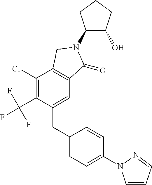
C1(N2C(=O)C3=C(C(Cl)=C(C(F)(F)F)C(CC4=CC=C(N5C=CC=N5)C=C4)=C3)C2)C(O)CCC1
